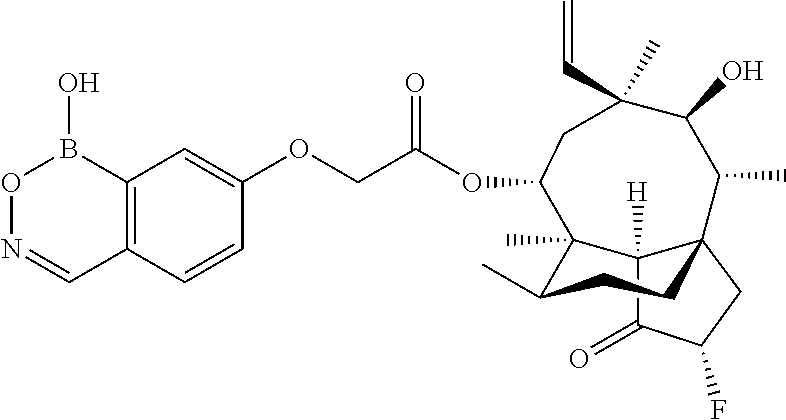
C1=CC2=C(C=C1OCC(OC1C3(C)C(C)CCC4(C3([H])C(=O)C(F)C4)C(C)C(O)C(C=C)(C)C1)=O)B(O)ON=C2
